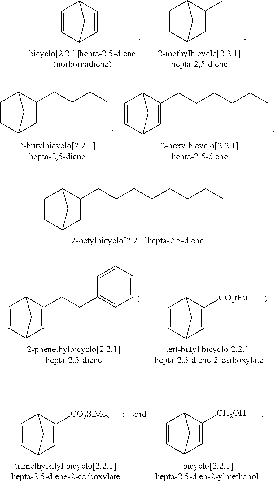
C1=CC2C=C(C)C1C2.C1=CC2C=CC1C2.C1=CC2C=C(CCCC)C1C2.C1=CC2C=C(CCCCCC)C1C2.C1=CC2C=C(CCCCCCCC)C1C2.C1=CC2C=C([CO2tBu])C1C2.C1=CC2C=C(CCC3=CC=CC=C3)C1C2.C1=CC2C=C([CO2SiMe3])C1C2.C1=CC2C=C([CH2OH])C1C2
